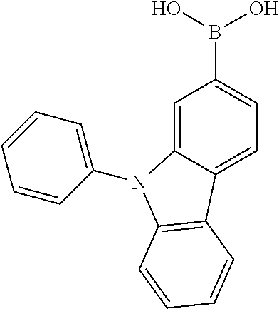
C1=C2C(=CC=C1B(O)O)C1=C(N2C2=CC=CC=C2)C=CC=C1
